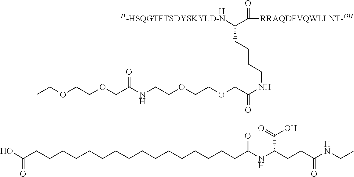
[H-HSQGTFTSDYSKYLD-N]C(C(=O)[RRAQDFVQWLLNT-OH])CCCCNC(COCCOCCNC(COCCOCC)=O)=O.[H].C(CCCCC(O)=O)CCCCCCCCCCCC(NC(CCC(NCC)=O)C(=O)O)=O
